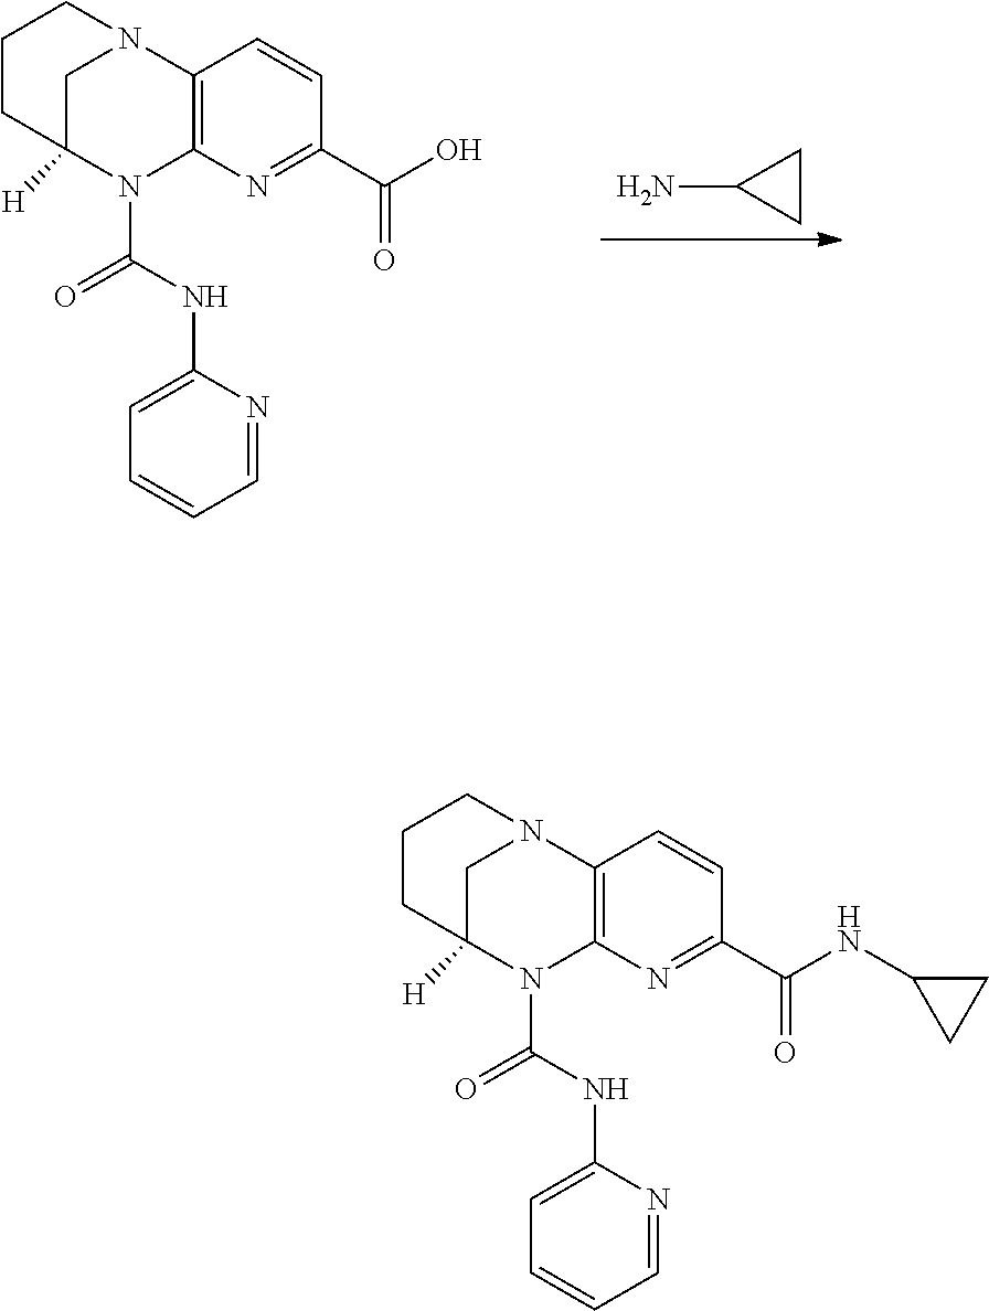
C1(N)CC1.C12=C(N=C(C(=O)O)C=C1)N(C(=O)NC1=CC=CC=N1)C1([H])CN2CCC1.C12=C(N=C(C(=O)NC3CC3)C=C1)N(C(=O)NC1=CC=CC=N1)C1([H])CN2CCC1
